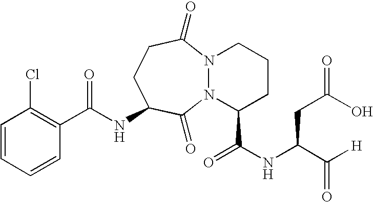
C1=CC=CC(C(NC2CCC(=O)N3N(C2=O)C(C(NC(C([H])=O)CC(O)=O)=O)CCC3)=O)=C1Cl
